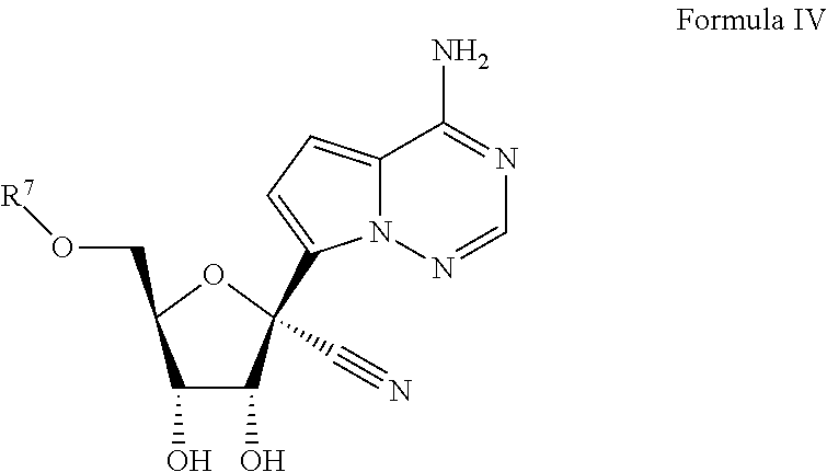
C12=CC=C(C3(C#N)C(O)C(O)C(CO[R7])O3)N1N=CN=C2N
